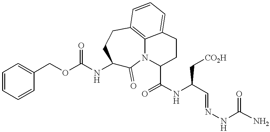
C1=CC=CC(COC(NC2C(=O)N3C4=C(CC2)C=CC=C4CCC3C(=O)NC(C=NNC(=O)N)C[CO2H])=O)=C1
